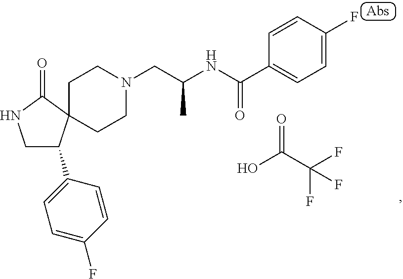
OC(C(F)(F)F)=O.C1C(C2=CC=C(F)C=C2)C2(C(=O)N1)CCN(CC(NC(=O)C1=CC=C(F)C=C1)C)CC2
